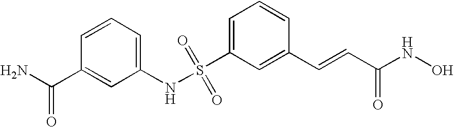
S(C1=CC=CC(C=CC(NO)=O)=C1)(NC1=CC=CC(C(N)=O)=C1)(=O)=O
